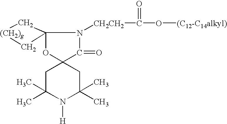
C1C(C)(C)N([H])C(C)(C)CC12C(=O)N([CH2CH2]C(=O)O[(C12-C14alkyl)])C1(O2)C[(CH2)g]C1
